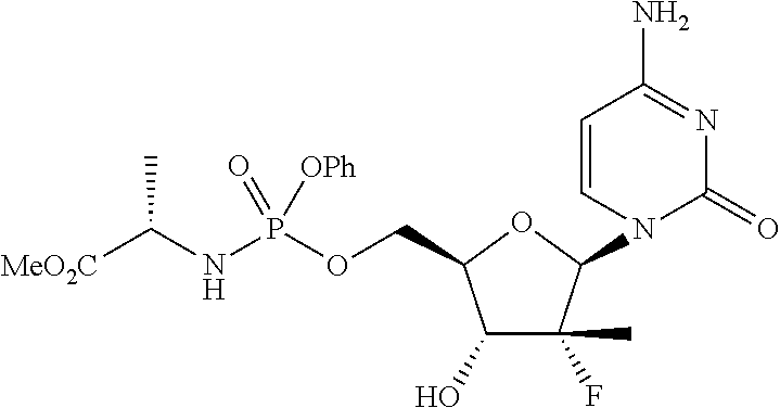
C1(O)C(F)(C)C(N2C=CC(N)=NC2=O)OC1COP(NC([MeO2C])C)(=O)[OPh]
